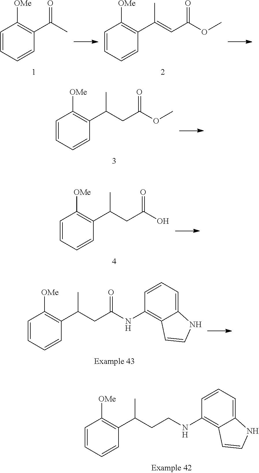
[OMe]C1=C(C(CCNC2=C3C(=CC=C2)NC=C3)C)C=CC=C1.[OMe]C1=C(C(C)=O)C=CC=C1.[OMe]C1=C(C(=CC(OC)=O)C)C=CC=C1.[OMe]C1=C(C(CC(OC)=O)C)C=CC=C1.[OMe]C1=C(C(CC(O)=O)C)C=CC=C1.[OMe]C1=C(C(CC(NC2=C3C(=CC=C2)NC=C3)=O)C)C=CC=C1
